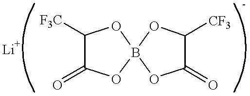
B12(OC([F3C])C(=O)O1)OC(=O)C([CF3])O2
